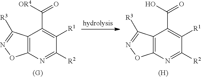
C12=C(C([R3])=NO1)C(C([OR4])=O)=C([R1])C([R2])=N2.C12=C(C([R3])=NO1)C(C(O)=O)=C([R1])C([R2])=N2.[(H)]
